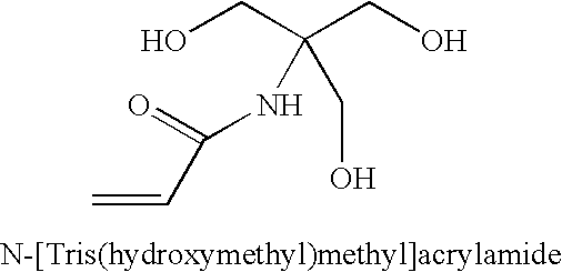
OCC(CO)(CO)NC(C=C)=O
